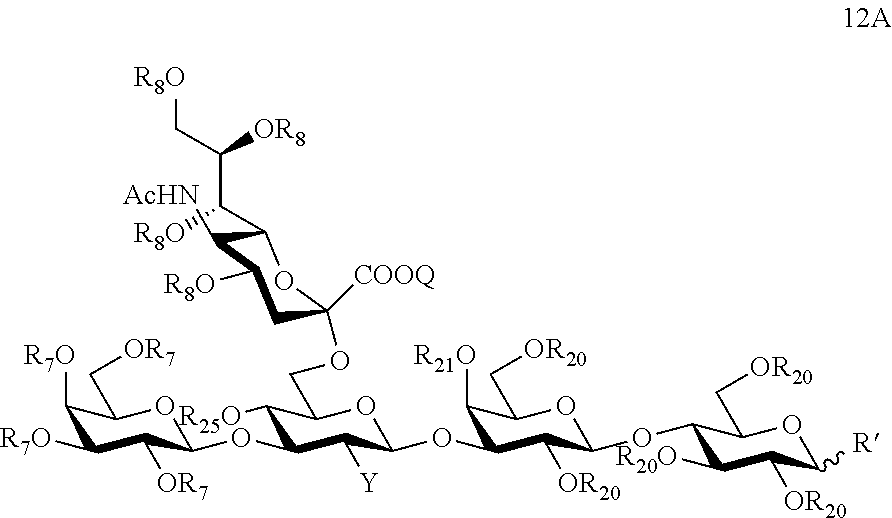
C(C1C([AcHN])C([R8O])CC([COOQ])(OCC2C([R25O])C(OC3C([OR7])C([R7O])C([R7O])C(C[OR7])O3)C([Y])C(OC3C([R21O])C(C[OR20])OC(OC4C([R20O])C([OR20])C([R])OC4C[OR20])C3[OR20])O2)O1)(C([OR8])C[R8O])[R8O]
